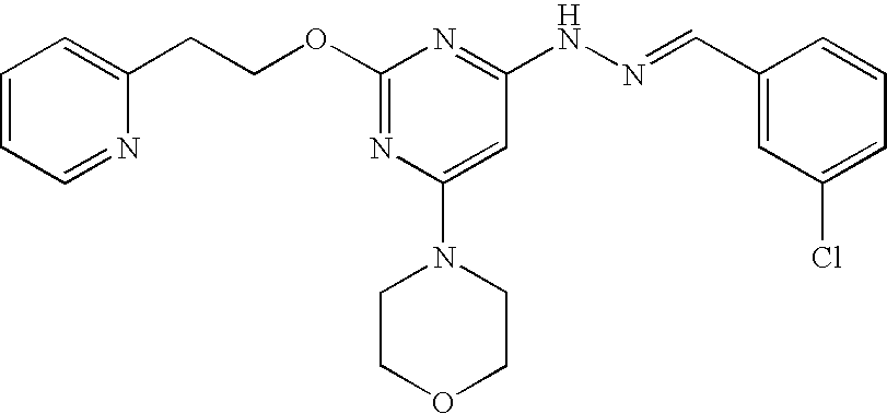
C(OC1=NC(N2CCOCC2)=CC(NN=CC2=CC(Cl)=CC=C2)=N1)CC1=CC=CC=N1
